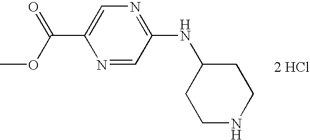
N1=CC(NC2CCNCC2)=NC=C1C(OC)=O.[2 HCl]
